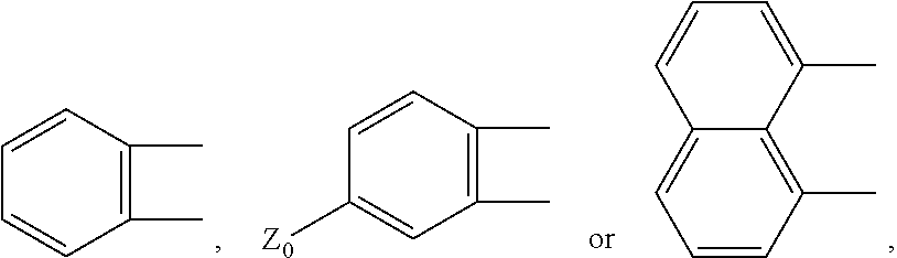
C1(C)=C(C)C=CC=C1.C1=CC(C)=C2C(=C1)C=CC=C2C.C1(C)=C(C)C=CC([Z0])=C1
